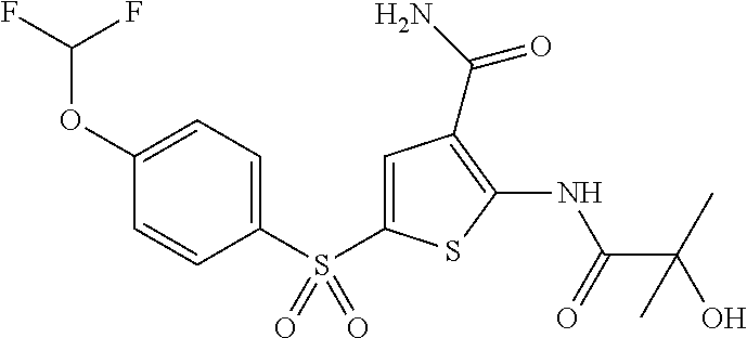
C1=C(OC(F)F)C=CC(S(C2=CC(C(=O)N)=C(NC(=O)C(O)(C)C)S2)(=O)=O)=C1
